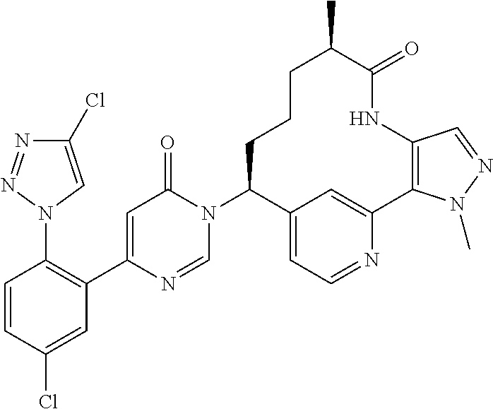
C1(N2C=NC(C3=C(N4C=C(Cl)N=N4)C=CC(Cl)=C3)=CC2=O)C2=CC=NC(=C2)C2=C(NC(=O)C(C)CCC1)C=NN2C
